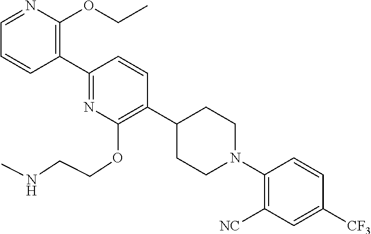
C1=NC(OCC)=C(C2=NC(OCCNC)=C(C3CCN(C4=C([NC])C=C([CF3])C=C4)CC3)C=C2)C=C1
